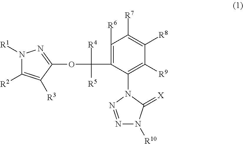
C1(OC([R5])([R4])C2=C([R6])C([R7])=C([R8])C([R9])=C2N2N=NN([R10])C2=[X])=NN([R1])C([R2])=C1[R3]
